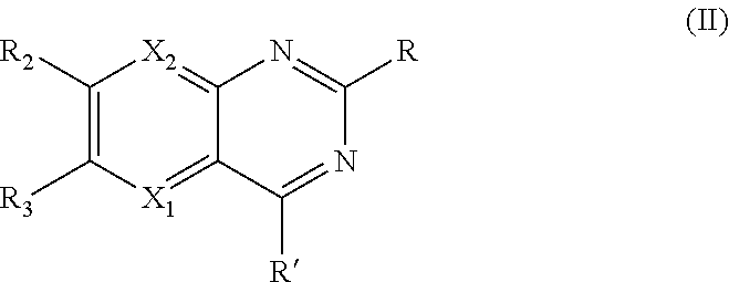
C12=[X2]C([R2])=C([R3])[X1]=C1C([R])=NC([R])=N2
